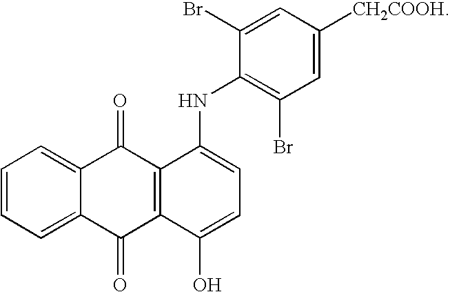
C1=CC=C2C(=C1)C(=O)C1=C(C2=O)C(O)=CC=C1NC1=C(Br)C=C([CH2COOH])C=C1Br
